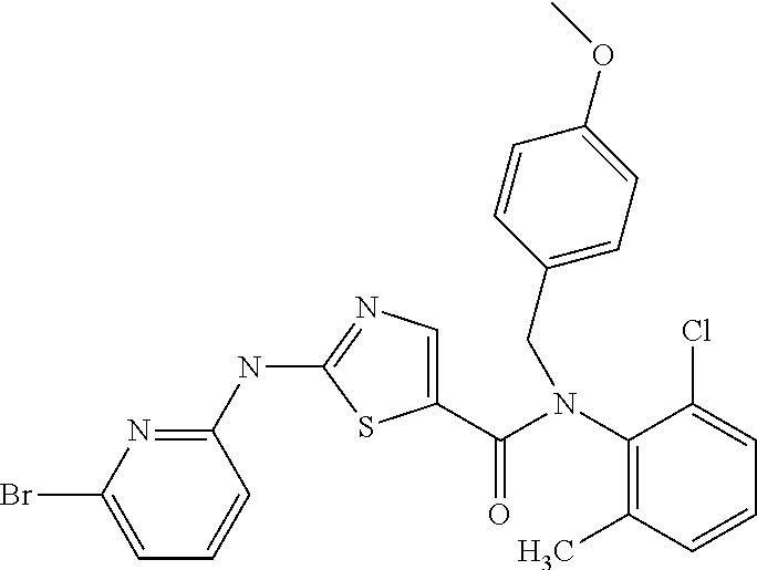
N(C1=NC=C(C(N(C2=C(C)C=CC=C2Cl)CC2=CC=C(OC)C=C2)=O)S1)C1=NC(Br)=CC=C1
